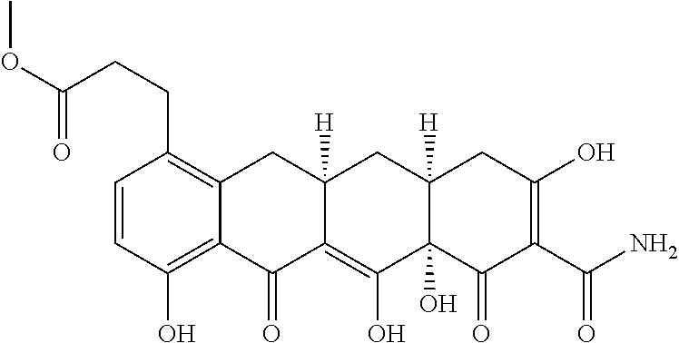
C1=CC(O)=C2C(=C1CCC(OC)=O)CC1([H])C(=C(O)C3(O)C([H])(C1)CC(O)=C(C(N)=O)C3=O)C2=O
